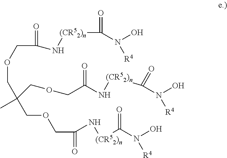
C(COCC(=O)N[(CR52)n]C(N(O)[R4])=O)(C)(COCC(=O)N[(CR52)n]C(=O)N(O)[R4])COCC(=O)N[(CR52)n]C(N(O)[R4])=O
